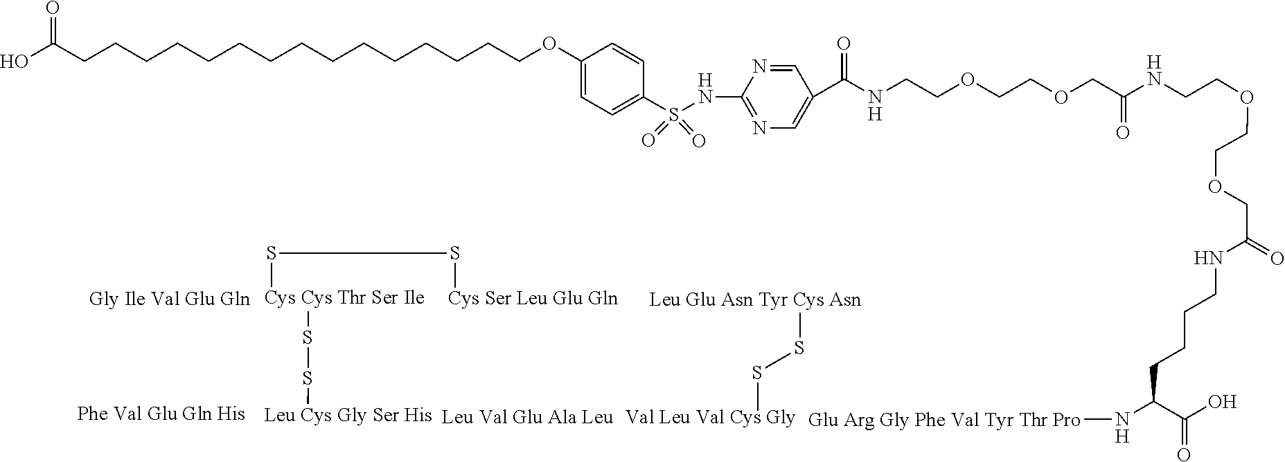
C(CCOC1=CC=C(S(=O)(=O)NC2=NC=C(C(=O)NCCOCCOCC(NCCOCCOCC(NCCCCC(N[Glu Arg Gly Phe Val Tyr Thr Pro])C(=O)O)=O)=O)C=N2)C=C1)CCCCCCCCCCCCC(O)=O.[Cys Cys Thr Ser Ile](SS[Leu Cys Gly Ser His])SS[Cys Ser Leu Glu Gln].[Leu Glu Asn Tyr Cys Asn]SS[Val Leu Val Cys Gly].[Leu Val Glu Ala Leu]
